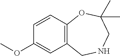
C12=C(C=CC(OC)=C1)OC(C)(C)CNC2
